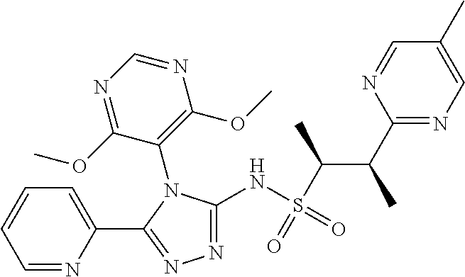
N1=C(NS(=O)(=O)C(C)C(C)C2=NC=C(C)C=N2)N(C2=C(OC)N=CN=C2OC)C(C2=CC=CC=N2)=N1
